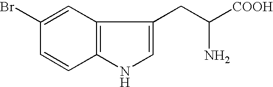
C12=C(C=C(Br)C=C1)C(CC([COOH])N)=CN2
